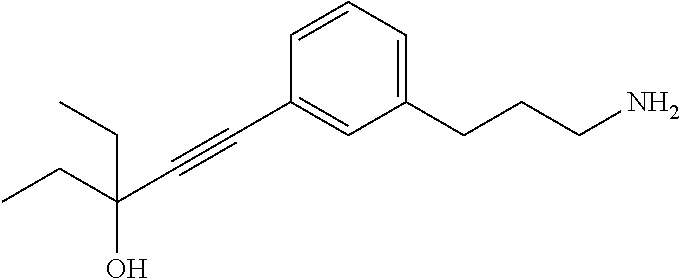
C1(CCCN)=CC=CC(C#CC(O)(CC)CC)=C1
